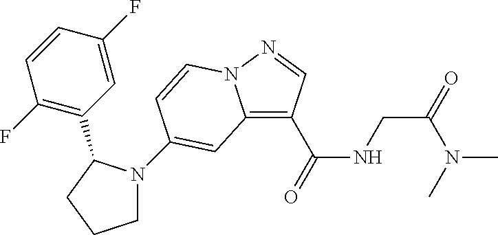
C12=C(C(NCC(=O)N(C)C)=O)C=NN1C=CC(N1CCCC1C1=C(F)C=CC(F)=C1)=C2
